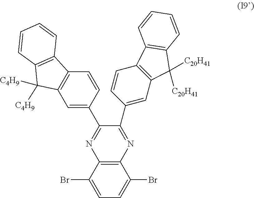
C1=CC(C2=NC3=C(N=C2C2=CC4=C(C=C2)C2=C(C4([C20H41])[C20H41])C=CC=C2)C(Br)=CC=C3Br)=CC2=C1C1=C(C2([C4H9])[C4H9])C=CC=C1
